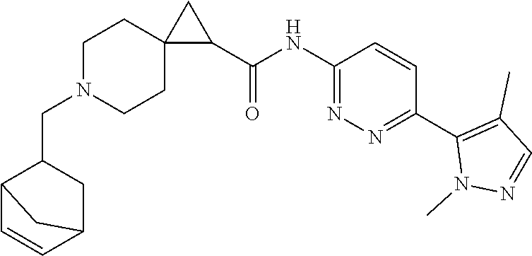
C12C=CC(CC1CN1CCC3(CC1)C(C(NC1=NN=C(C4=C(C)C=NN4C)C=C1)=O)C3)C2
